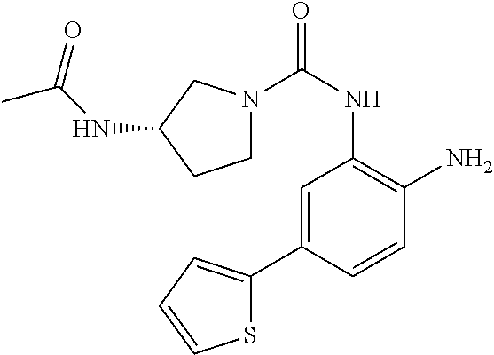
N1(C(NC2=C(N)C=CC(C3=CC=CS3)=C2)=O)CCC(NC(C)=O)C1
